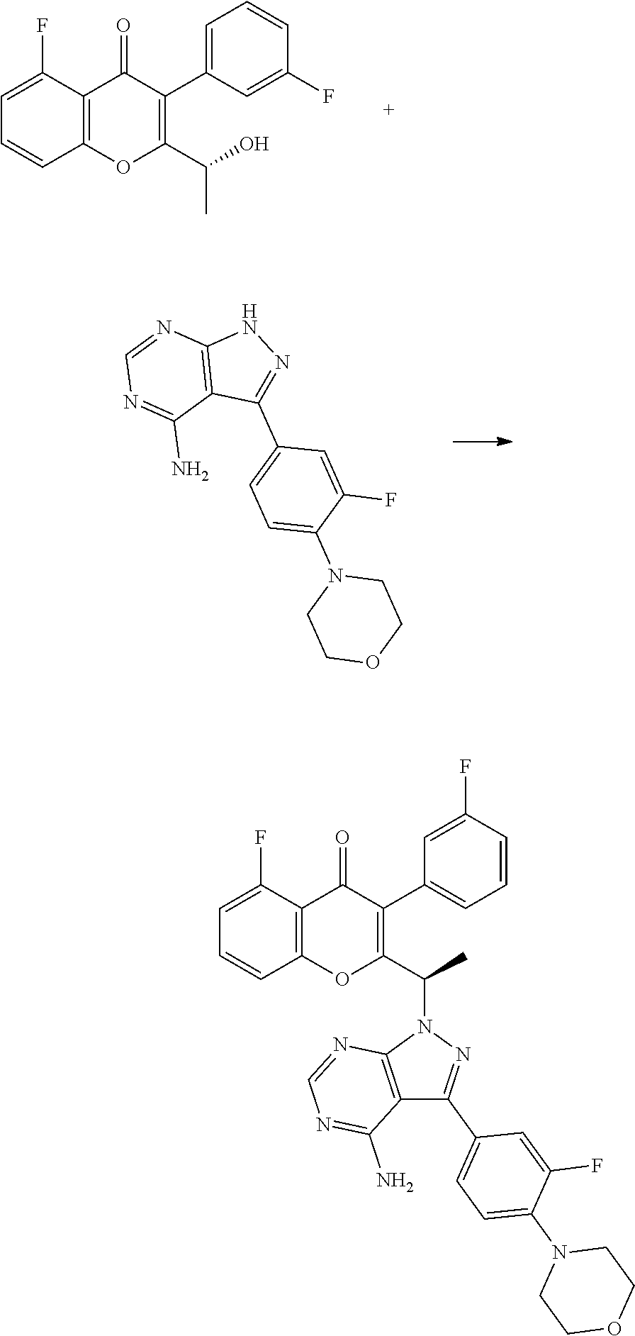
C1=C(F)C2=C(C=C1)OC(C(O)C)=C(C1=CC=CC(F)=C1)C2=O.C1(C2=CC=C(N3CCOCC3)C(F)=C2)=NNC2=C1C(N)=NC=N2.C1=C(F)C2=C(C=C1)OC(C(C)N1C3=C(C(C4=CC=C(N5CCOCC5)C(F)=C4)=N1)C(N)=NC=N3)=C(C1=CC=CC(F)=C1)C2=O
